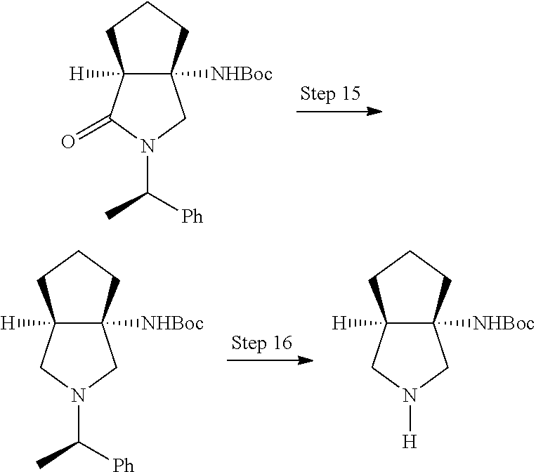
C12([NHBoc])C([H])(C(=O)N(C([Ph])C)C1)CCC2.C12([NHBoc])C([H])(CN(C([Ph])C)C1)CCC2.C12([NHBoc])C([H])(CN([H])C1)CCC2
